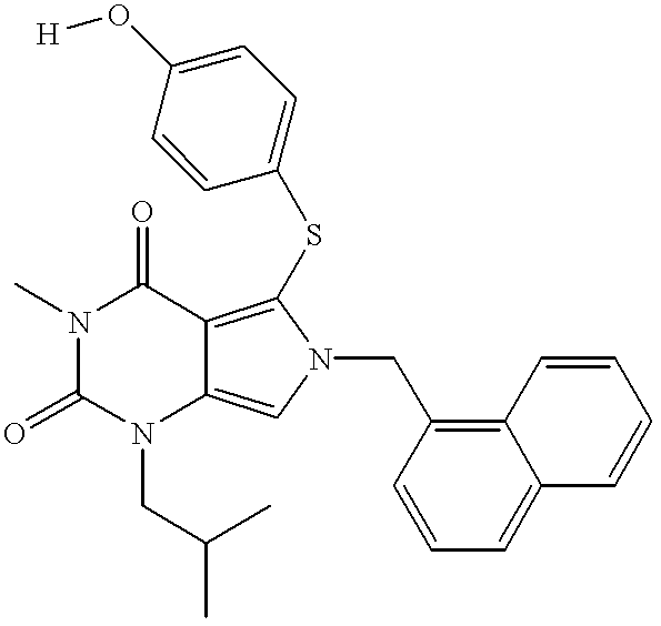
N1(C)C(=O)N(CC(C)C)C2=CN(CC3=C4C(=CC=C3)C=CC=C4)C(SC3=CC=C(O[H])C=C3)=C2C1=O
